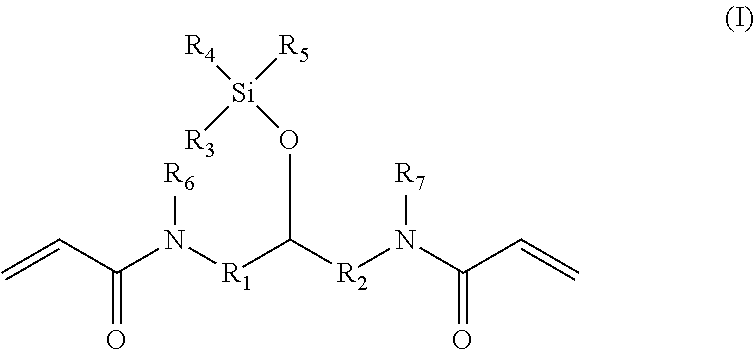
O=C(C=C)N([R6])[R1]C(O[Si]([R4])([R3])[R5])[R2]N([R7])C(=O)C=C
